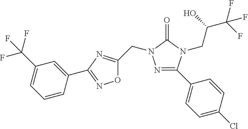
N1=C(C2=CC=C(Cl)C=C2)N(CC(C(F)(F)F)O)C(=O)N1CC1=NC(C2=CC(C(F)(F)F)=CC=C2)=NO1
